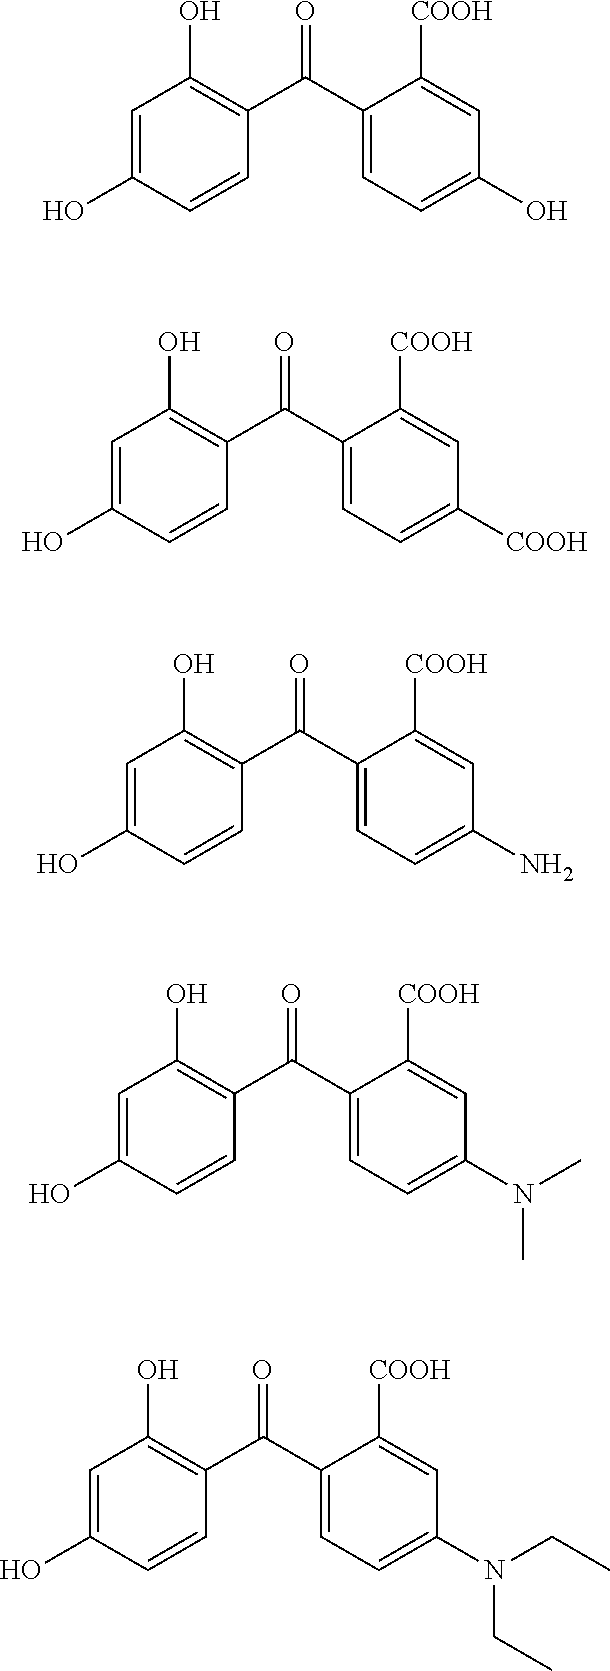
O=C(C1=CC=C(O)C=C1[COOH])C1=C(O)C=C(O)C=C1.O=C(C1=CC=C([COOH])C=C1[COOH])C1=C(O)C=C(O)C=C1.O=C(C1=CC=C(N)C=C1[COOH])C1=C(O)C=C(O)C=C1.O=C(C1=CC=C(N(C)C)C=C1[COOH])C1=C(O)C=C(O)C=C1.O=C(C1=CC=C(N(CC)CC)C=C1[COOH])C1=C(O)C=C(O)C=C1
